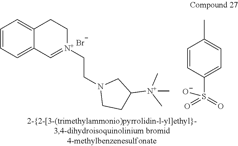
[Br-].C1=CC=C2C(=C1)CC[N+](CCN1CCC([N+](C)(C)C)C1)=C2.C1=CC(S(=O)(=O)[O-])=CC=C1C
